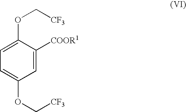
C1(OC[CF3])=CC=C(OC[CF3])C=C1[COOR1]
